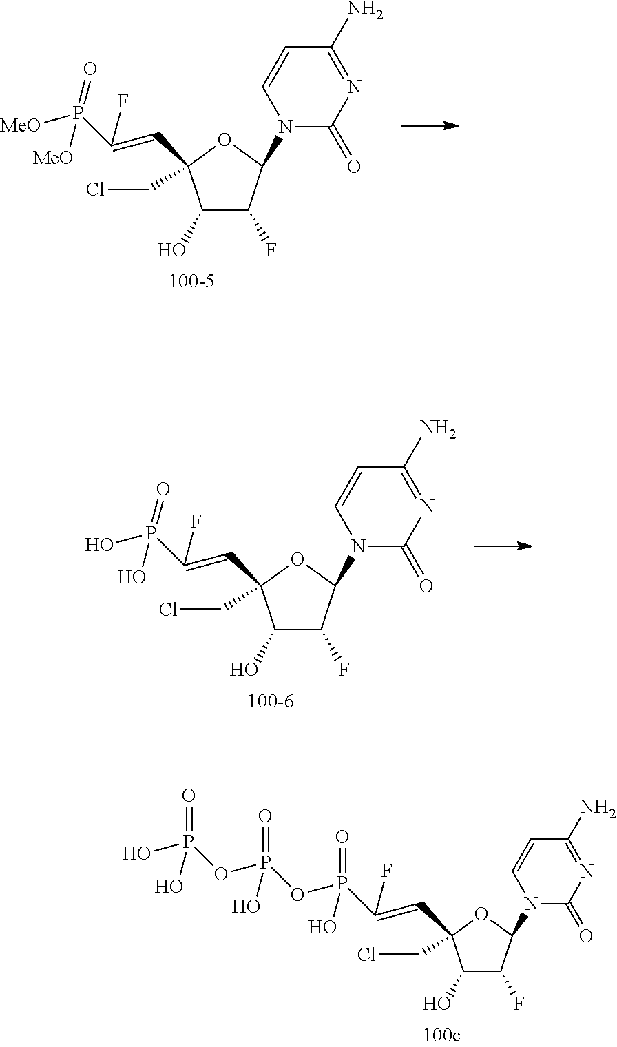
N1(C2C(F)C(O)C(CCl)(C=C(P([MeO])(=O)[MeO])F)O2)C(=O)N=C(N)C=C1.N1(C2C(F)C(O)C(CCl)(C=C(P(O)(=O)O)F)O2)C(=O)N=C(N)C=C1.N1(C2C(F)C(O)C(CCl)(C=C(P(OP(OP(O)(=O)O)(=O)O)(=O)O)F)O2)C(=O)N=C(N)C=C1
